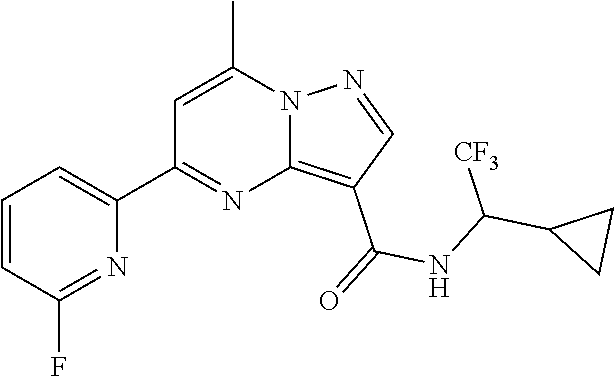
C12=C(C(=O)NC(C3CC3)[CF3])C=NN1C(C)=CC(C1=CC=CC(F)=N1)=N2
